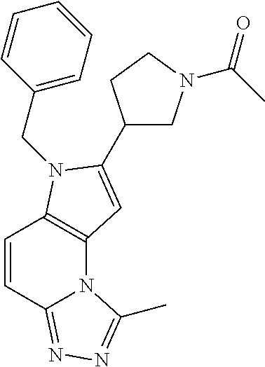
C1=CC2=NN=C(C)N2C2=C1N(CC1=CC=CC=C1)C(C1CN(C(C)=O)CC1)=C2
